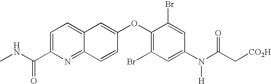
C1=C(C(NC)=O)N=C2C(=C1)C=C(OC1=C(Br)C=C(N(C(C[CO2H])=O)[H])C=C1Br)C=C2
